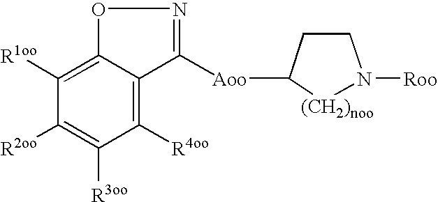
C1([R4oo])=C2C(=C([R1oo])C([R2oo])=C1[R3oo])ON=C2[Aoo]C1CCN([Roo])[(CH2)noo]1
